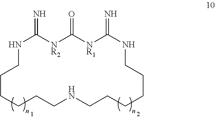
N1C(=N)[NR2]C(=O)[NR1]C(=N)NCCCCCCNCCCCCC1
